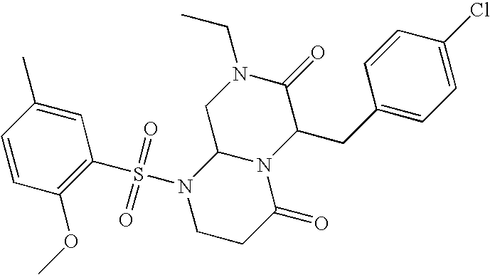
C1=CC(OC)=C(S(N2CCC(=O)N3C2CN(CC)C(=O)C3CC2=CC=C(Cl)C=C2)(=O)=O)C=C1C
